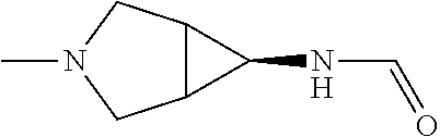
CN1CC2C(C1)C2NC=O
